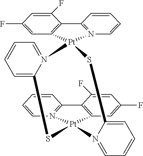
C1=CC2=N(C=C1)[Pt]1(C3=C2C(F)=CC(F)=C3)SC2=CC=CC=N2[Pt]2(C3=C(C(F)=CC(F)=C3)C3=N2C=CC=C3)SC2=CC=CC=N12
